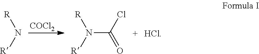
[COCl2].N(C(Cl)=O)([R])[R].N([R])[R].[HCl]
